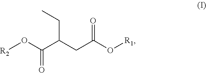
O(C(C(CC(O[R1])=O)CC)=O)[R2]
